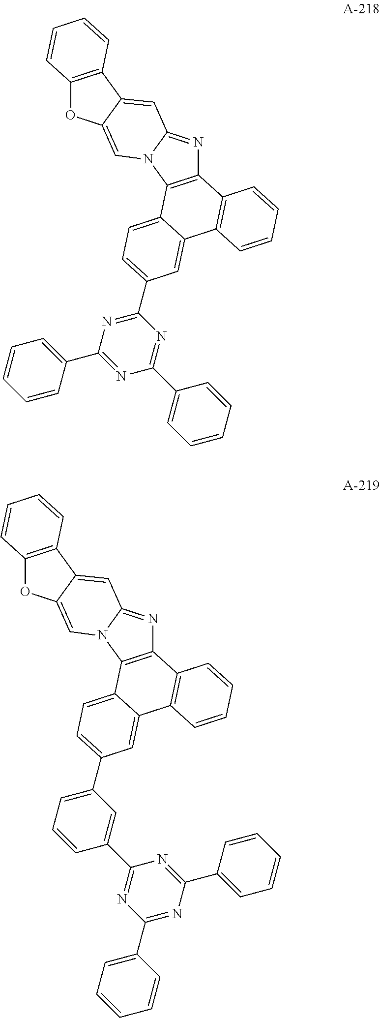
C12=C(C3=CC4=NC5=C(N4C=C3O1)C1=CC=C(C3=NC(C4=CC=CC=C4)=NC(C4=CC=CC=C4)=N3)C=C1C1=C5C=CC=C1)C=CC=C2.C12=C(C3=CC4=NC5=C(N4C=C3O1)C1=CC=C(C3=CC=CC(C4=NC(C6=CC=CC=C6)=NC(C6=CC=CC=C6)=N4)=C3)C=C1C1=C5C=CC=C1)C=CC=C2
